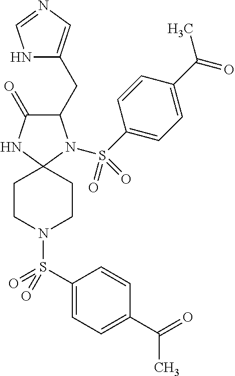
C1(=O)C(CC2=CN=CN2)N(S(C2=CC=C(C(C)=O)C=C2)(=O)=O)C2(N1)CCN(S(C1=CC=C(C(=O)C)C=C1)(=O)=O)CC2
